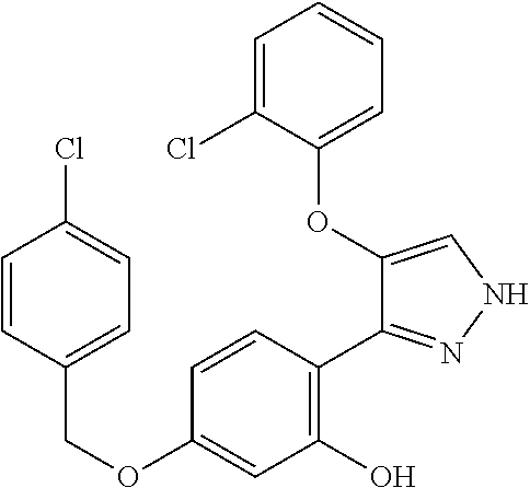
C(OC1=CC(O)=C(C2=NNC=C2OC2=CC=CC=C2Cl)C=C1)C1=CC=C(Cl)C=C1
